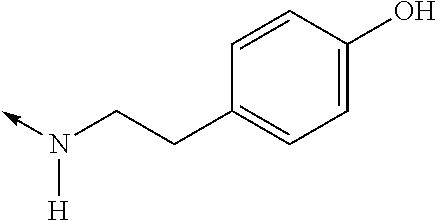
N(CCC1=CC=C(O)C=C1)([H])->C
